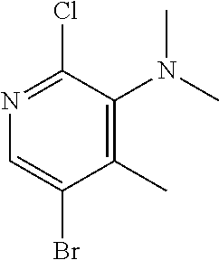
N1=C(Cl)C(N(C)C)=C(C)C(Br)=C1
